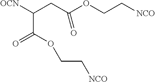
[OCN]C(CC(OCC[NCO])=O)C(OCC[NCO])=O
